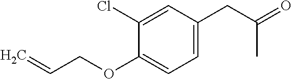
C1=C(CC(=O)C)C=C(Cl)C(OCC=C)=C1
